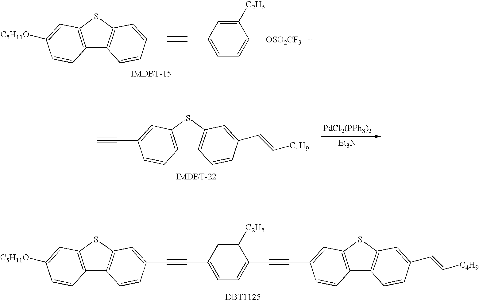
C12=C(SC3=C1C=CC(C#CC1=CC=C([OSO2CF3])C([C2H5])=C1)=C3)C=C([C5H11O])C=C2.C12=C(SC3=C1C=CC(C#CC1=CC=C(C#CC4=CC5=C(C6=C(S5)C=C(C=C[C4H9])C=C6)C=C4)C([C2H5])=C1)=C3)C=C([C5H11O])C=C2.[PdCl2(PPh3)2].[Et3N].C12=C(SC3=C1C=CC(C=C[C4H9])=C3)C=C(C#C)C=C2
